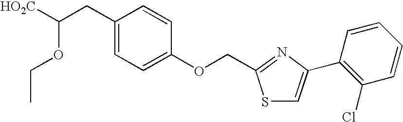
C1(CC([HO2C])OCC)=CC=C(OCC2=NC(C3=C(Cl)C=CC=C3)=CS2)C=C1
